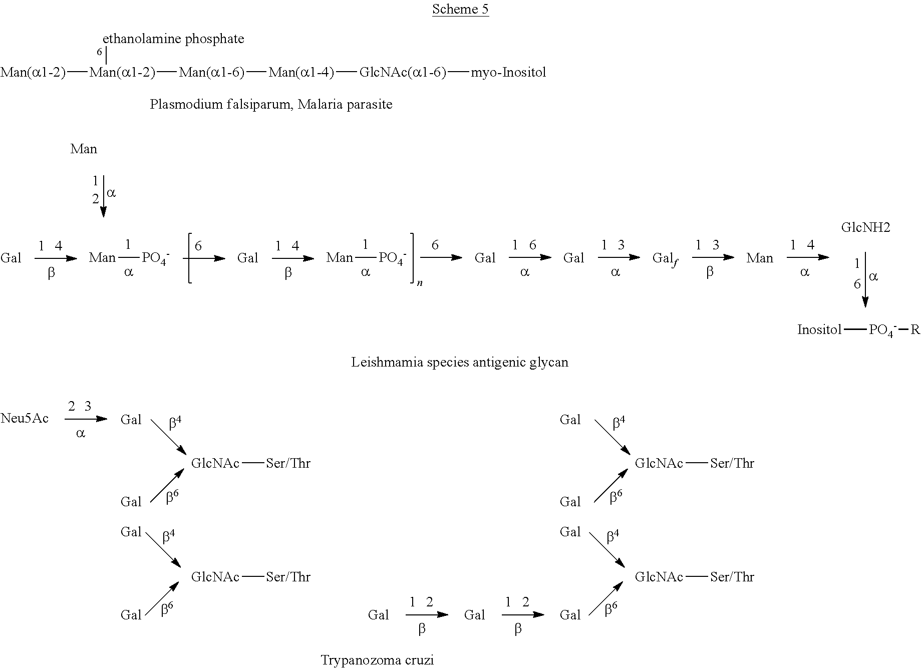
[Man(a1-2)][Man(a1-2)]([Man(a1-6)][Man(a1-4)][GlcNAc(a1-6)][myo-Inositol])[ethanolamine phosphate].[Man][PO4-].[Man][PO4-].[Inositol][PO4-][R].[GlcNAc][Ser/Thr].[GlcNAc][Ser/Thr].[GlcNAc][Ser/Thr].[GlcNAc][Ser/Thr]
